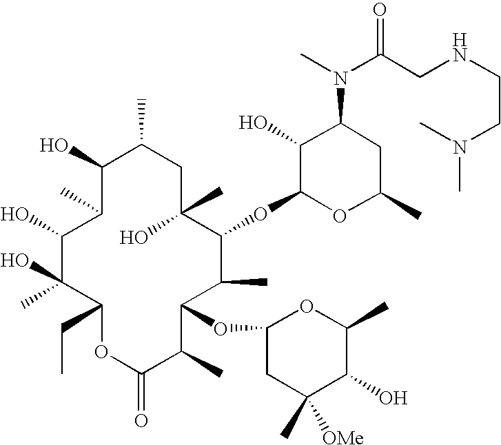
C1(O)C(C)C(O)C(O)(C)C(CC)OC(=O)C(C)C(OC2CC(C)([OMe])C(O)C(C)O2)C(C)C(OC2OC(C)CC(N(C)C(CNCCN(C)C)=O)C2O)C(C)(O)CC1C
